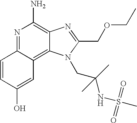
N1=C2C(=C3C(=C1N)N=C(COCC)N3CC(C)(NS(=O)(=O)C)C)C=C(O)C=C2
